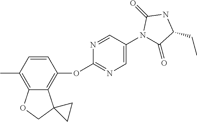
C1=CC(C)=C2C(=C1OC1=NC=C(N3C(=O)C(CC)NC3=O)C=N1)C1(CO2)CC1
